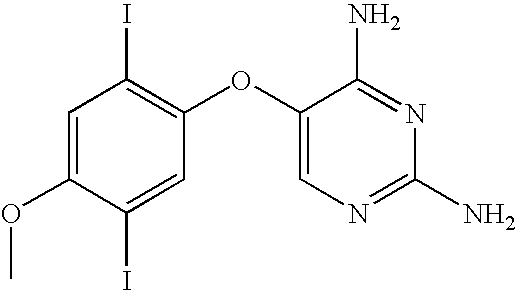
C1=C(OC)C(I)=CC(OC2=CN=C(N)N=C2N)=C1I
